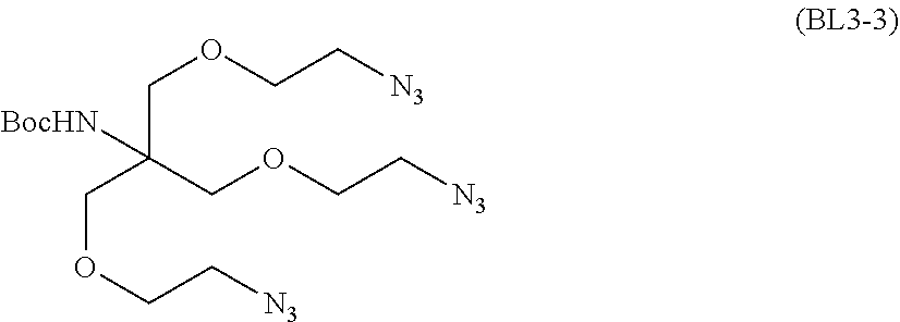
C(C(COCC[N3])(COCC[N3])[BocHN])OCC[N3]
